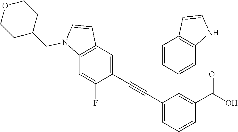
C1C(CN2C3=C(C=C(C#CC4=CC=CC(C(=O)O)=C4C4=CC5=C(C=CN5)C=C4)C(F)=C3)C=C2)CCOC1
